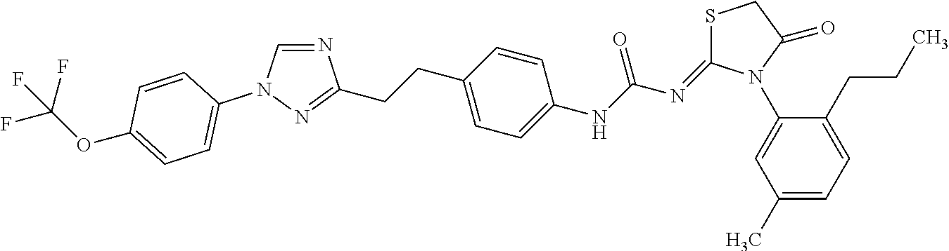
C1(N2C(=NC(NC3=CC=C(CCC4=NN(C5=CC=C(OC(F)(F)F)C=C5)C=N4)C=C3)=O)SCC2=O)=CC(C)=CC=C1CCC
